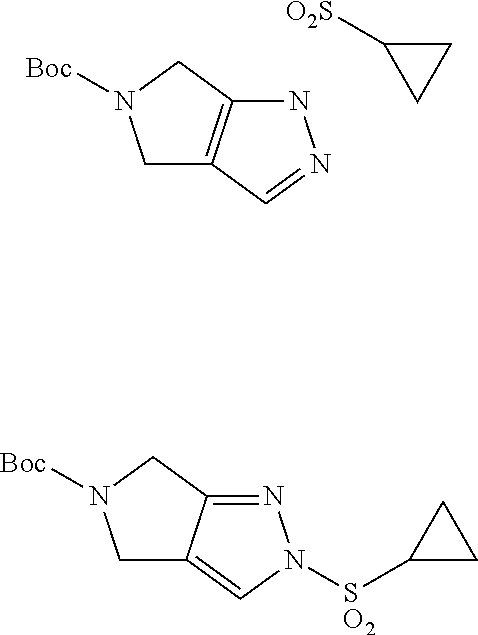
C1C2=C(CN1[Boc])NN=C2.C1C([O2S])C1.C1C2=CN([SO2]C3CC3)N=C2CN1[Boc]
